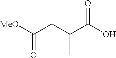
OC(C(CC([MeO])=O)C)=O
